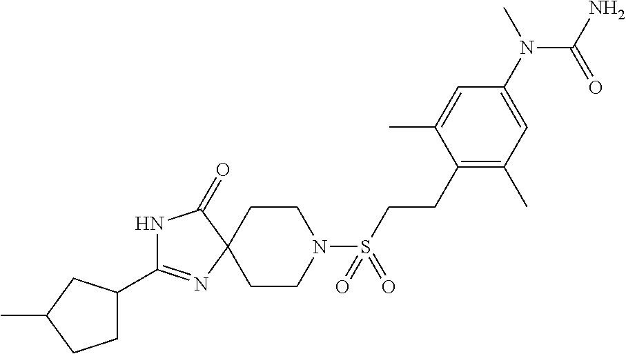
N1C(C2CCC(C)C2)=NC2(C1=O)CCN(S(CCC1=C(C)C=C(N(C)C(=O)N)C=C1C)(=O)=O)CC2
